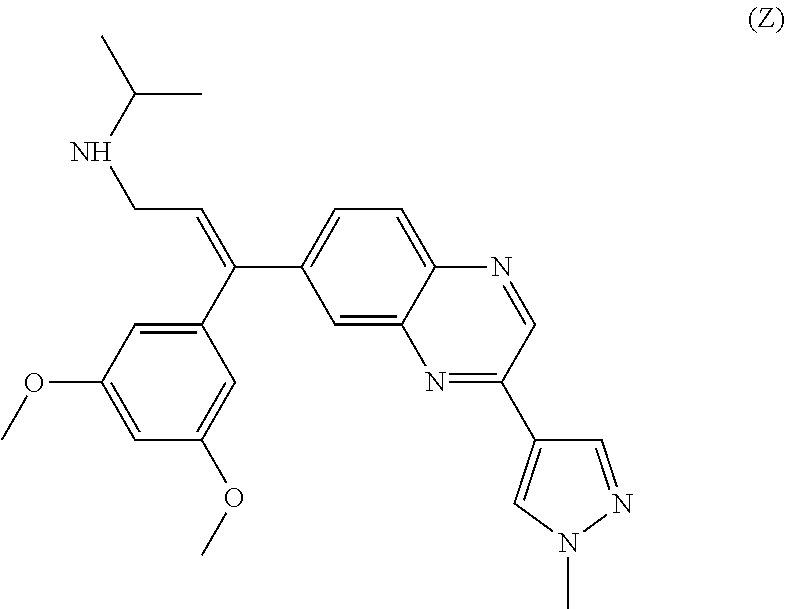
C1=C(C(C2=CC(OC)=CC(OC)=C2)=CCNC(C)C)C=C2C(=C1)N=CC(C1=CN(C)N=C1)=N2
